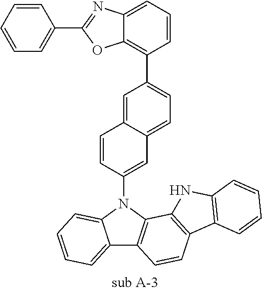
C12=CC=CC=C1N(C1=CC3=CC=C(C4=C5C(=CC=C4)N=C(C4=CC=CC=C4)O5)C=C3C=C1)C1=C2C=CC2=C1NC1=C2C=CC=C1
